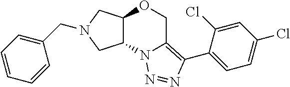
C12C(CN(CC3=CC=CC=C3)C1)OCC1=C(C3=CC=C(Cl)C=C3Cl)N=NN21
